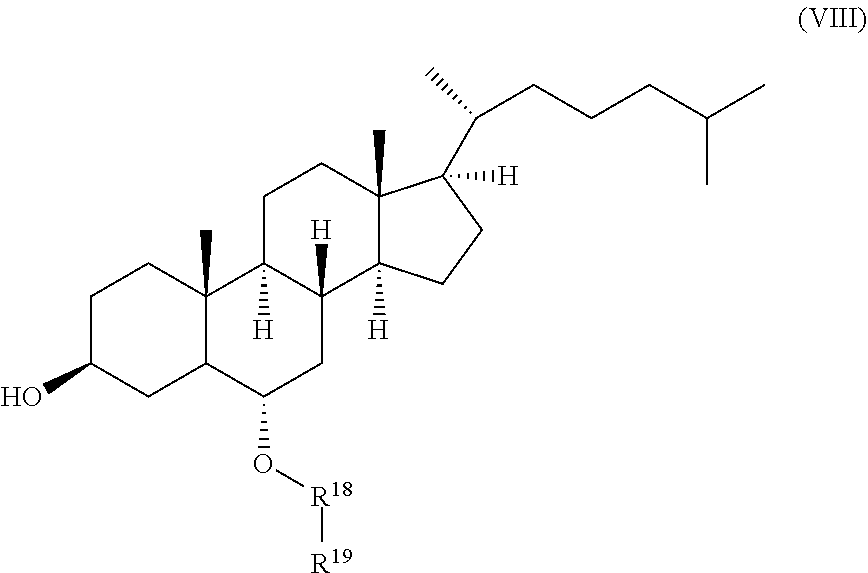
C1C(O)CC2C(C)(C1)C1([H])C([H])(CC2O[R18][R19])C2([H])C(C)(CC1)C(C(CCCC(C)C)C)([H])CC2
